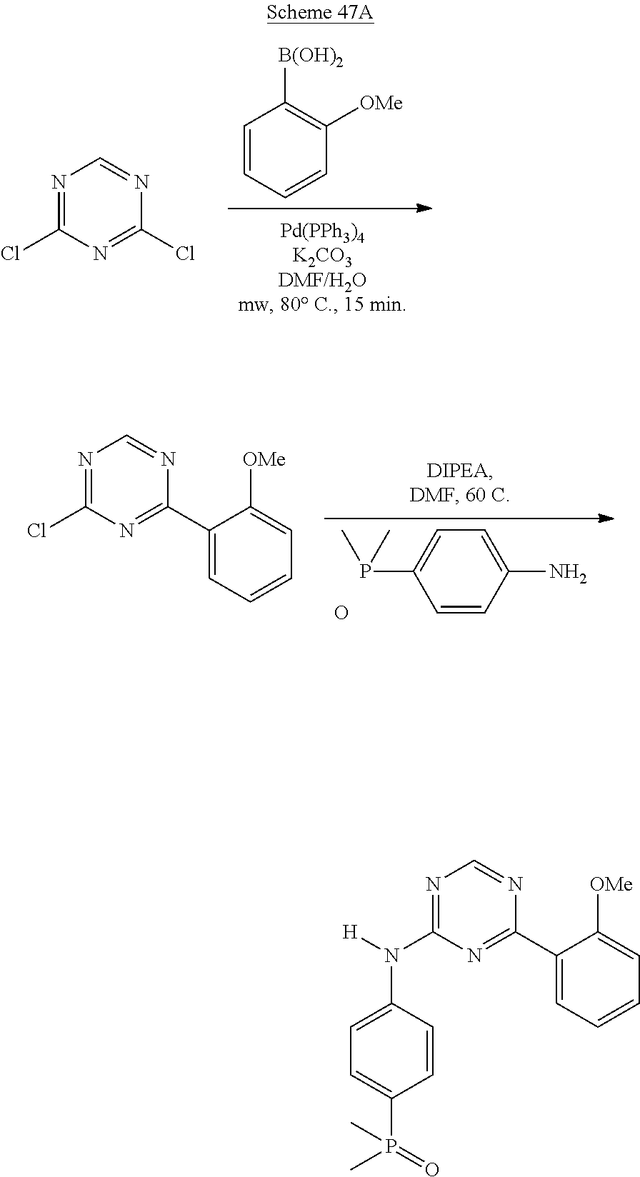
N1=C(N(C2=CC=C(P(=O)(C)C)C=C2)[H])N=C(C2=CC=CC=C2[OMe])N=C1.C1=CC(N)=CC=C1P(C)C.O.N1=C(Cl)N=C(C2=CC=CC=C2[OMe])N=C1.C1=CC=CC([OMe])=C1[B(OH)2].N1=C(Cl)N=C(Cl)N=C1
